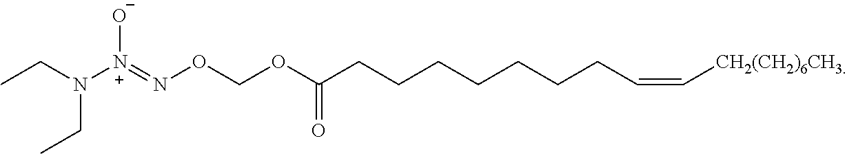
CCN([N+](=NOCOC(CCCCCCCC=C[CH2(CH2)6CH3])=O)[O-])CC
